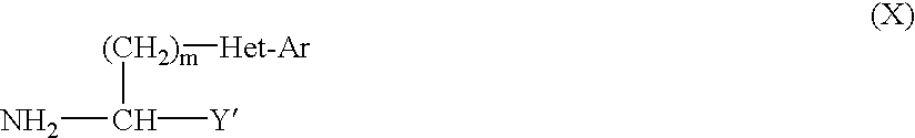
NC([Y])[(CH2)m][Het-Ar]
